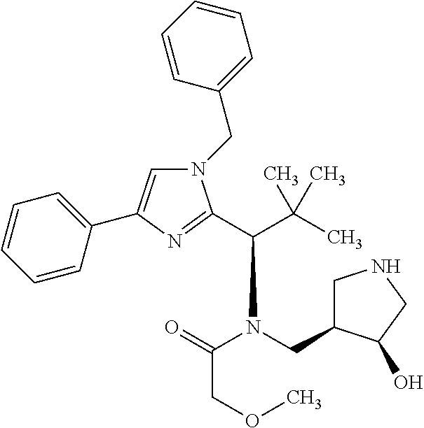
N1(CC2=CC=CC=C2)C=C(C2=CC=CC=C2)N=C1C(C(C)(C)C)N(CC1CNCC1O)C(=O)COC
